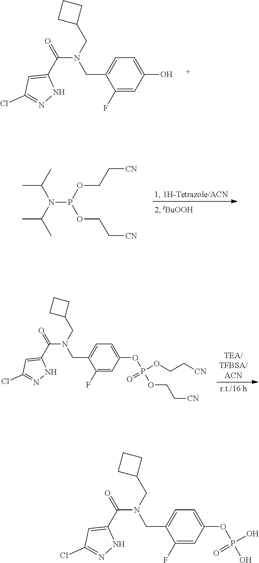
C(N(CC1=CC=C(O)C=C1F)CC1CCC1)(=O)C1=CC(Cl)=NN1.C(N(C(C)C)P(OCC[CN])OCC[CN])(C)C.C(N(CC1=CC=C(OP(OCC[CN])(OCC[CN])=O)C=C1F)CC1CCC1)(=O)C1=CC(Cl)=NN1.C(N(CC1=CC=C(OP(O)(O)=O)C=C1F)CC1CCC1)(=O)C1=CC(Cl)=NN1
